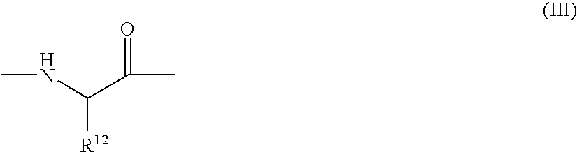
N(C(C(C)=O)[R12])C
